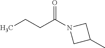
CCCC(N1CC(C)C1)=O
